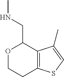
O1CCC2=C(C1CNC)C(C)=CS2
